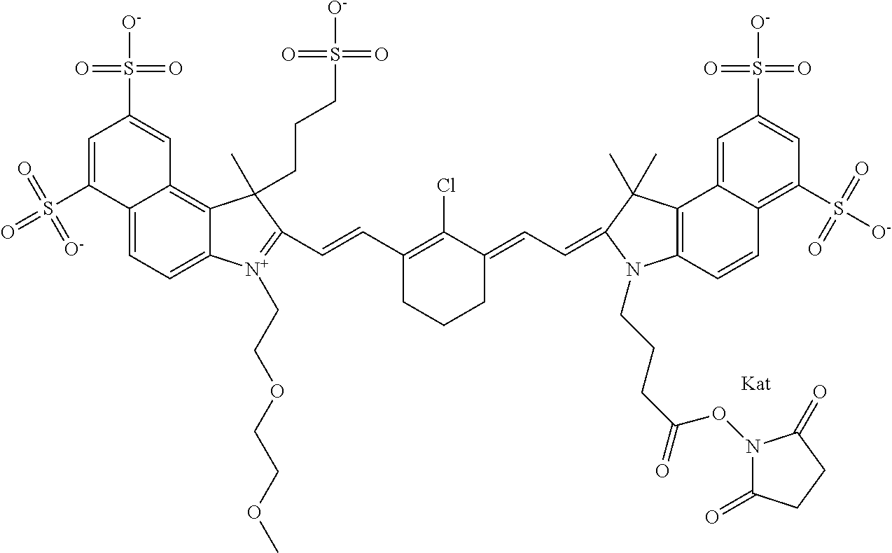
C12=CC=C3C(=C1C=C(S([O-])(=O)=O)C=C2S(=O)(=O)=[O-])C(C)(CCCS([O-])(=O)=O)C(C=CC1=C(Cl)C(=CC=C2C(C)(C)C4=C(C=CC5=C(S([O-])(=O)=O)C=C(S([O-])(=O)=O)C=C45)N2CCCC(=O)ON2C(=O)CCC2=O)CCC1)=[N+]3CCOCCOC
